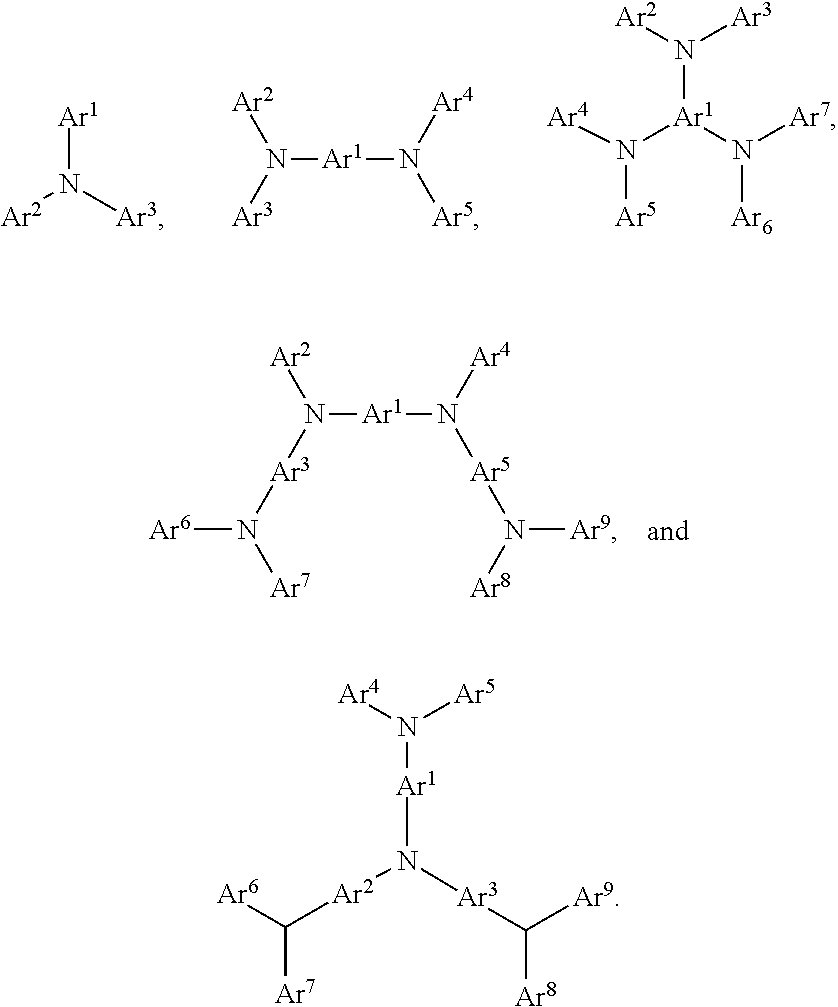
[Ar1]N([Ar3])[Ar2].[Ar1](N([Ar3])[Ar2])N([Ar5])[Ar4].[Ar1](N([Ar2])[Ar3])(N([Ar7])[Ar6])N([Ar4])[Ar5].[Ar1](N([Ar3]N([Ar6])[Ar7])[Ar2])N([Ar5]N([Ar9])[Ar8])[Ar4].N([Ar1]N([Ar5])[Ar4])([Ar3]C([Ar9])[Ar8])[Ar2]C([Ar6])[Ar7]
